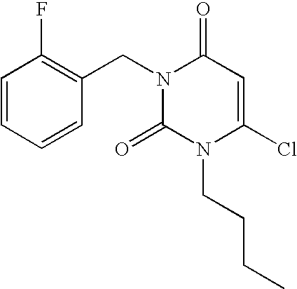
C1=CC=CC(CN2C(=O)N(CCCC)C(Cl)=CC2=O)=C1F
